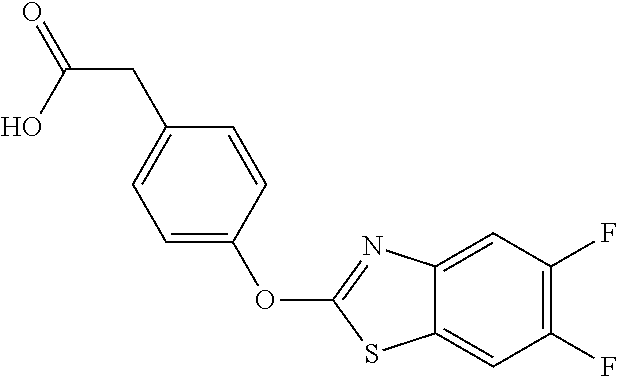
C12=CC(F)=C(F)C=C1N=C(OC1=CC=C(CC(O)=O)C=C1)S2
